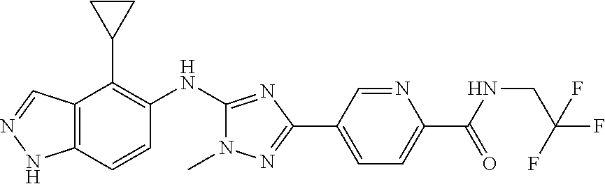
C12=C(C=CC(NC3=NC(C4=CC=C(C(NCC(F)(F)F)=O)N=C4)=NN3C)=C1C1CC1)NN=C2
